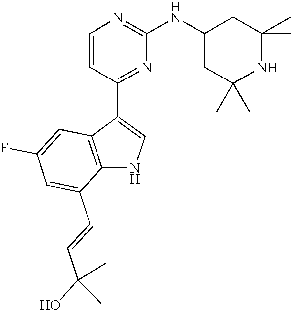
C1=CC(C2=CNC3=C2C=C(F)C=C3C=CC(O)(C)C)=NC(NC2CC(C)(C)NC(C)(C)C2)=N1
